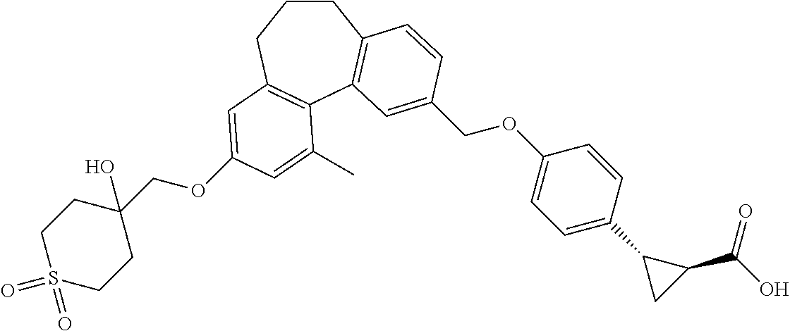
C1CCC2=C(C3=C1C=CC(COC1=CC=C(C4CC4C(=O)O)C=C1)=C3)C(C)=CC(OCC1(O)CCS(=O)(=O)CC1)=C2
